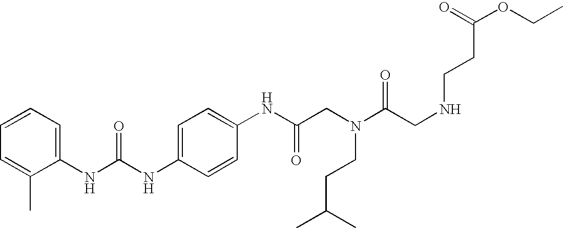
C1(NC(NC2=CC=C(NC(CN(C(CNCCC(OCC)=O)=O)CCC(C)C)=O)C=C2)=O)=CC=CC=C1C
